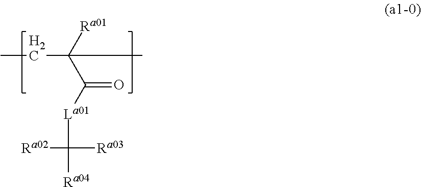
[Ra01]C(C([La01]C([Ra03])([Ra02])[Ra04])=O)(CC)C
